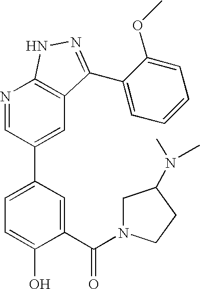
N1=CC(C2=CC=C(O)C(C(=O)N3CC(N(C)C)CC3)=C2)=CC2=C1NN=C2C1=CC=CC=C1OC
